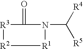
[R3]1C(=O)N(C([R4])[R5])[R1][R2]1
